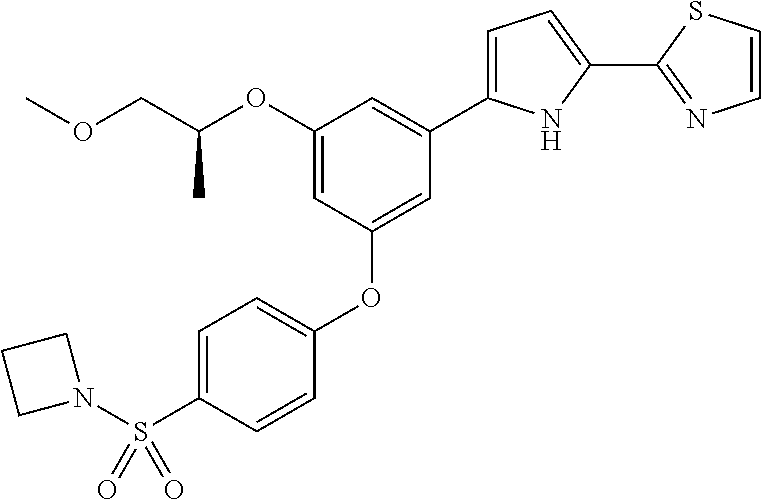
C1(OC(COC)C)=CC(OC2=CC=C(S(N3CCC3)(=O)=O)C=C2)=CC(C2=CC=C(C3=NC=CS3)N2)=C1
